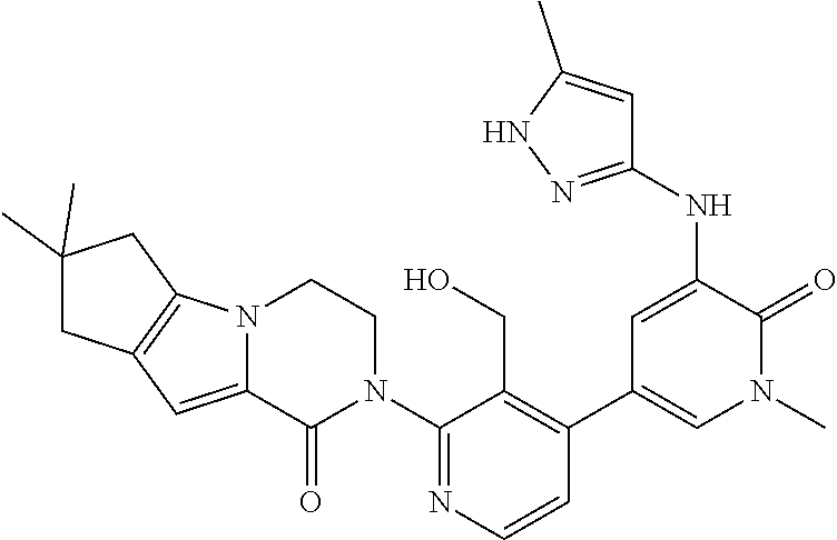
C1(N2CCN3C(=CC4=C3CC(C)(C)C4)C2=O)=NC=CC(C2=CN(C)C(=O)C(NC3=NNC(C)=C3)=C2)=C1CO
